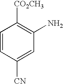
C1=CC([CN])=CC(N)=C1[CO2CH3]
